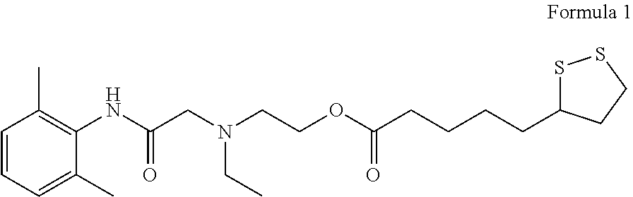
C1=CC=C(C)C(NC(CN(CCOC(=O)CCCCC2SSCC2)CC)=O)=C1C
